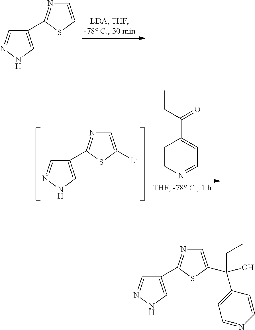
C1(C2=NC=CS2)=CNN=C1.C1(C2=NC=C([Li])S2)=CNN=C1.C1=CN=CC=C1C(=O)CC.C1(C2=NC=C(C(C3=CC=NC=C3)(O)CC)S2)=CNN=C1
